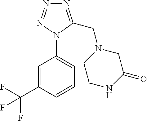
C1=C(C(F)(F)F)C=CC=C1N1C(CN2CCNC(=O)C2)=NN=N1
